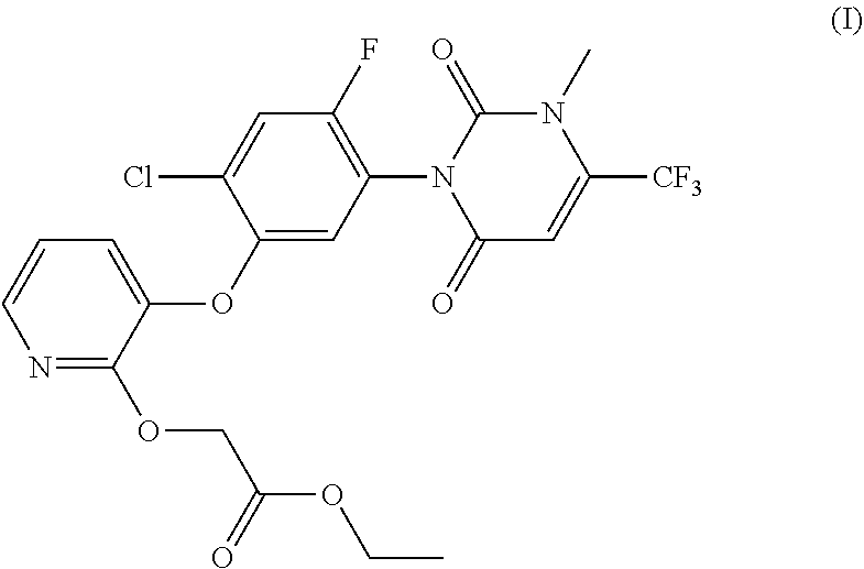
C1=CN=C(OCC(OCC)=O)C(OC2=CC(N3C(=O)C=C([CF3])N(C)C3=O)=C(F)C=C2Cl)=C1
